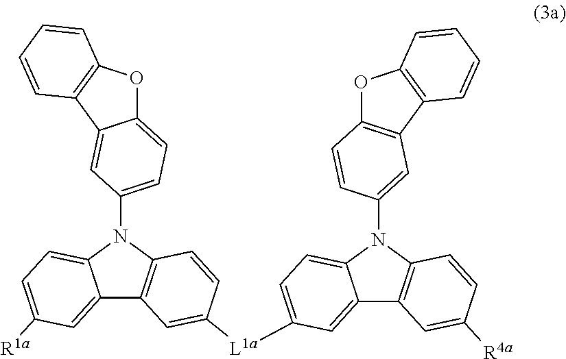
C12=CC([R1a])=CC=C1N(C1=CC=C3OC4=C(C3=C1)C=CC=C4)C1=C2C=C([L1a]C2=CC=C3C(=C2)C2=C(N3C3=CC4=C(OC5=C4C=CC=C5)C=C3)C=CC([R4a])=C2)C=C1
